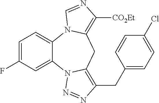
C1=C(F)C=C2C(=C1)N1C(=C([CO2Et])N=C1)CC1=C(CC3=CC=C(Cl)C=C3)N=NN21
